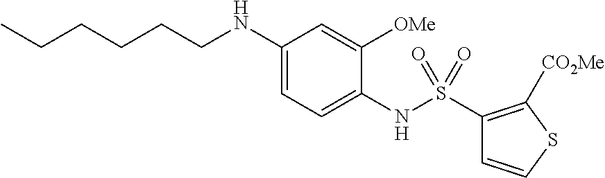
C1(NCCCCCC)=CC=C(NS(C2=C([CO2Me])SC=C2)(=O)=O)C([OMe])=C1
